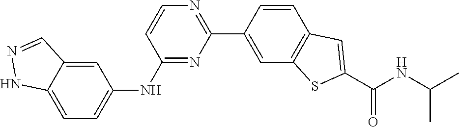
N(C(C)C)C(C1=CC2=C(C=C(C3=NC=CC(NC4=CC=C5C(=C4)C=NN5)=N3)C=C2)S1)=O
